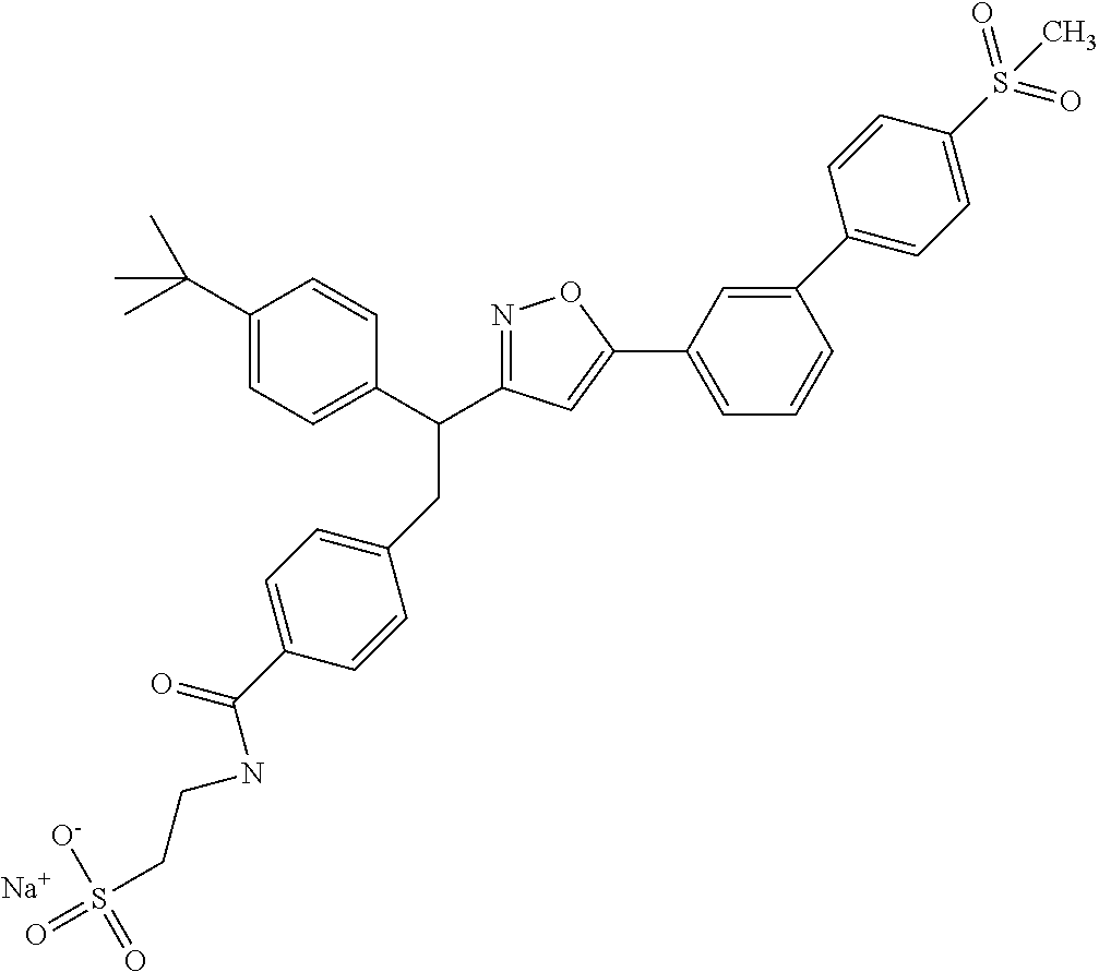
[Na].C1=C(C2=CC(C(C3=CC=C(C(C)(C)C)C=C3)CC3=CC=C(C(=O)NCCS(=O)([O-])=O)C=C3)=NO2)C=C(C2=CC=C(S(=O)(=O)C)C=C2)C=C1
